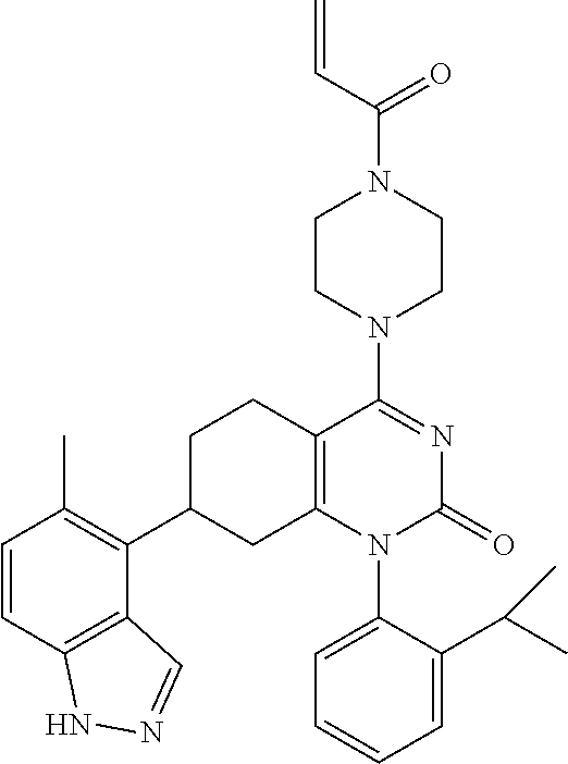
C12=C(C=CC(C)=C1C1CC3=C(CC1)C(N1CCN(C(C=C)=O)CC1)=NC(=O)N3C1=CC=CC=C1C(C)C)NN=C2
